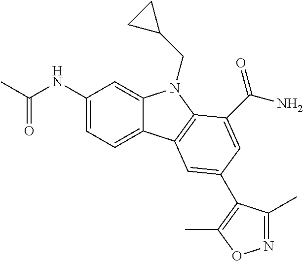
C1(NC(C)=O)=CC=C2C(=C1)N(CC1CC1)C1=C2C=C(C2=C(C)ON=C2C)C=C1C(N)=O
